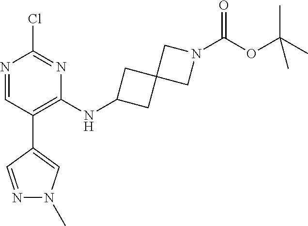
N1=CC(C2=CN(C)N=C2)=C(NC2CC3(C2)CN(C(OC(C)(C)C)=O)C3)N=C1Cl
